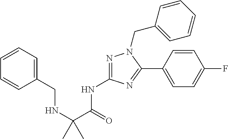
N1=C(NC(C(NCC2=CC=CC=C2)(C)C)=O)N=C(C2=CC=C(F)C=C2)N1CC1=CC=CC=C1
